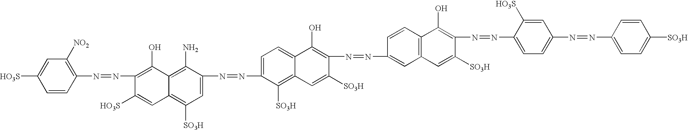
C1=CC(N=NC2=C(O)C3=C(N)C(N=NC4=CC=C5C(=C4[SO3H])C=C([SO3H])C(N=NC4=CC6=C(C=C4)C(O)=C(N=NC4=CC=C(N=NC7=CC=C([SO3H])C=C7)C=C4[HO3S])C([SO3H])=C6)=C5O)=CC([SO3H])=C3C=C2[HO3S])=C([NO2])C=C1[HO3S]
